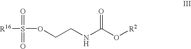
[R16]S(OCCNC(O[R2])=O)(=O)=O
